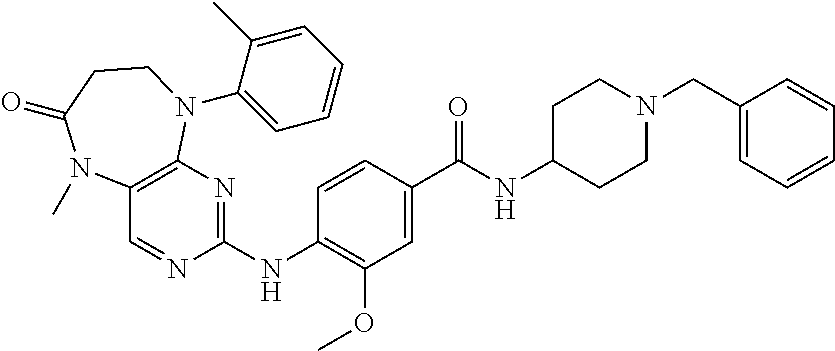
C1(NC2=NC3=C(C=N2)N(C)C(=O)CCN3C2=CC=CC=C2C)=C(OC)C=C(C(NC2CCN(CC3=CC=CC=C3)CC2)=O)C=C1
